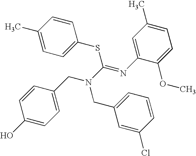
C1(C)=CC=C(SC(N(CC2=CC=C(O)C=C2)CC2=CC=CC(Cl)=C2)=NC2=CC(C)=CC=C2OC)C=C1
